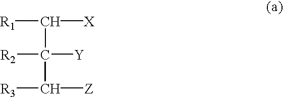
[R1]C([X])C([Y])([R2])C([R3])[Z]
